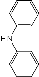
C1(NC2=CC=CC=C2)=CC=CC=C1
